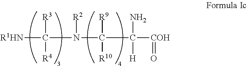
[R1HN]C(N(C(C([COH]=O)(N)[H])([R9])[R10])[R2])([R3])[R4]
